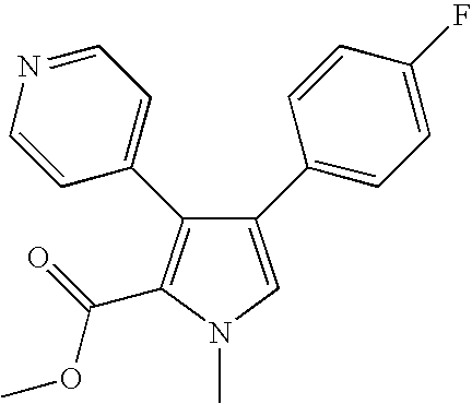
C1(C2=CC=C(F)C=C2)=CN(C)C(C(=O)OC)=C1C1=CC=NC=C1
